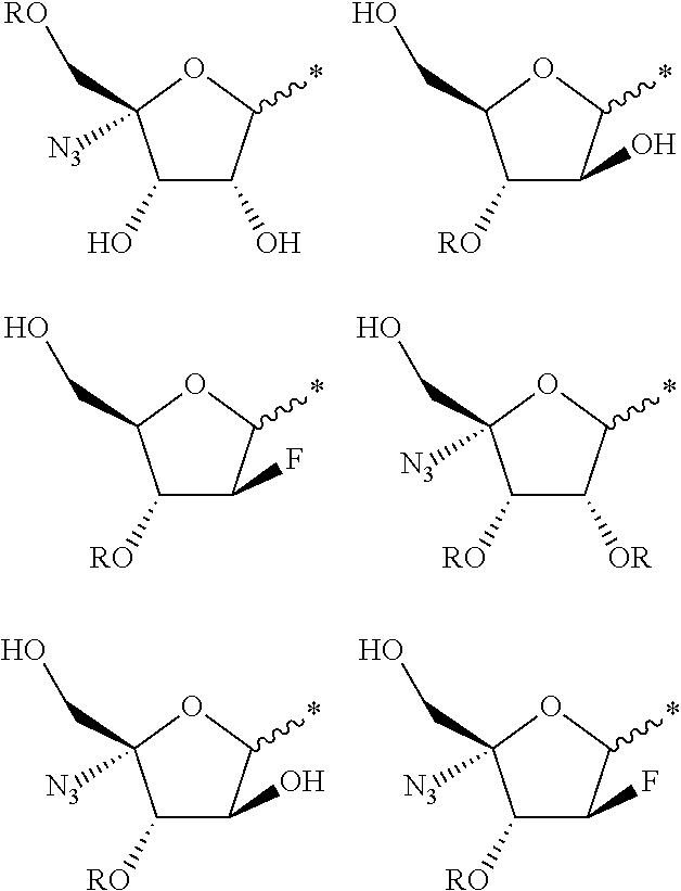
C1(O)C(O)C(*)OC1(C[RO])[N3].C1([RO])C(O)C(*)OC1CO.C1([RO])C(F)C(*)OC1CO.C1([RO])C([OR])C(*)OC1(CO)[N3].C1([RO])C(O)C(*)OC1(CO)[N3].C1([RO])C(F)C(*)OC1(CO)[N3]
